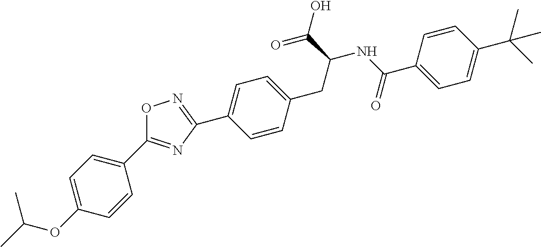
C1(C2=NC(C3=CC=C(CC(C(=O)O)NC(C4=CC=C(C(C)(C)C)C=C4)=O)C=C3)=NO2)=CC=C(OC(C)C)C=C1
